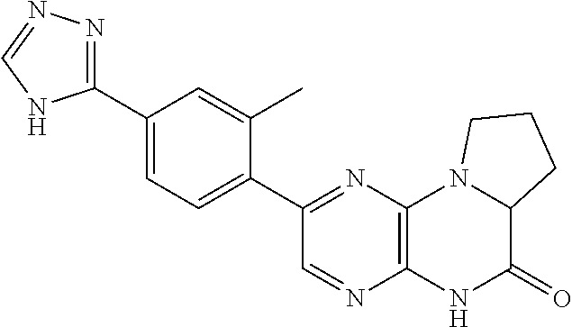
C1(C2=NN=CN2)=CC=C(C2=NC3=C(N=C2)NC(=O)C2N3CCC2)C(C)=C1
